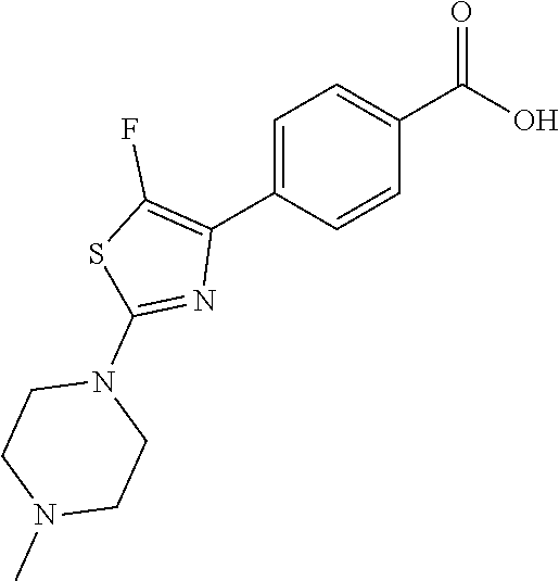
C1=C(C2=C(F)SC(N3CCN(C)CC3)=N2)C=CC(C(=O)O)=C1
